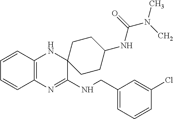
C1=CC2=C(C=C1)N=C(NCC1=CC=CC(Cl)=C1)C1(N2)CCC(NC(N(C)C)=O)CC1
